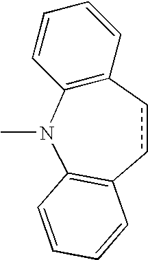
C12=C(C=CC=C1)ccC1=C(N2C)C=CC=C1
